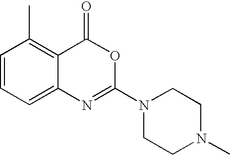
C1=CC=C2C(=C1C)C(=O)OC(N1CCN(C)CC1)=N2
